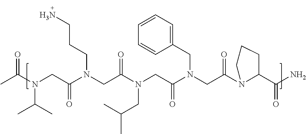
CC(N(CC(N(CC(N(CC(N(CC(N1C(C(N)=O)CCC1)=O)CC1=CC=CC=C1)=O)CC(C)C)=O)CCCN)=O)C(C)C)=O
